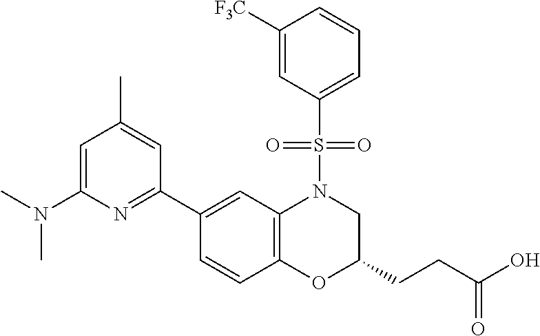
C1(C2=NC(N(C)C)=CC(C)=C2)=CC2=C(C=C1)OC(CCC(O)=O)CN2S(C1=CC=CC([F3C])=C1)(=O)=O
